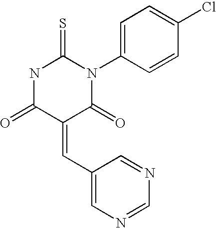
O=C1C(=CC2=CN=CN=C2)C(=O)NC(=S)N1C1=CC=C(Cl)C=C1
